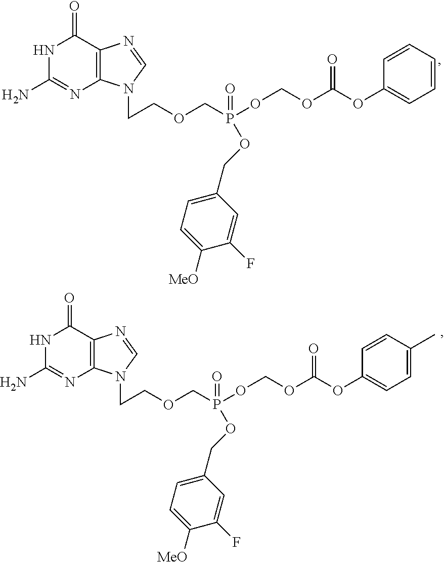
N1C(N)=NC2=C(C1=O)N=CN2CCOCP(OCOC(OC1=CC=CC=C1)=O)(=O)OCC1=CC=C([MeO])C(F)=C1.N1C(N)=NC2=C(C1=O)N=CN2CCOCP(OCOC(OC1=CC=C(C)C=C1)=O)(=O)OCC1=CC=C([MeO])C(F)=C1
